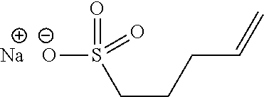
[O-]S(CCCC=C)(=O)=O.[Na]
